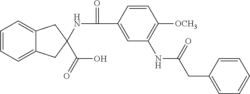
C1=CC=C2C(=C1)CC(C(O)=O)(NC(C1=CC(NC(CC3=CC=CC=C3)=O)=C([OCH3])C=C1)=O)C2
